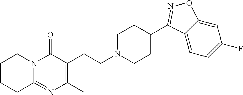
C1CCC2=NC(C)=C(CCN3CCC(C4=NOC5=CC(F)=CC=C54)CC3)C(=O)N2C1
